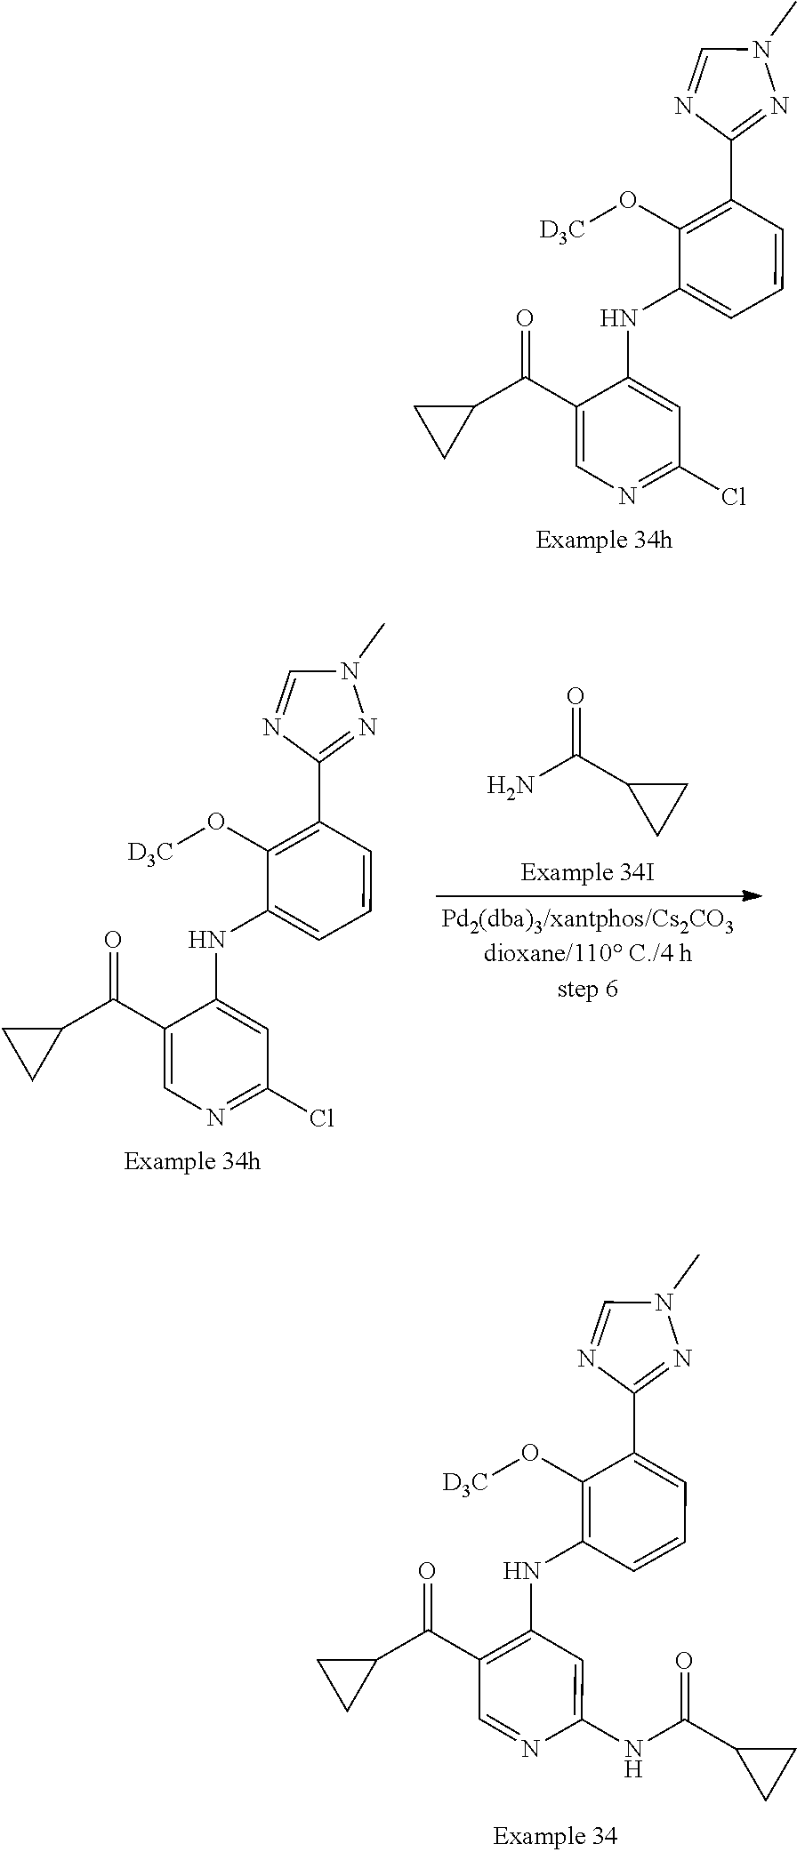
C1(C(C2=CN=C(Cl)C=C2NC2=CC=CC(C3=NN(C)C=N3)=C2O[D3C])=O)CC1.NC(C1CC1)=O.C1(C(C2=CN=C(Cl)C=C2NC2=CC=CC(C3=NN(C)C=N3)=C2O[D3C])=O)CC1.C1(C(C2=C(NC3=C(O[D3C])C(C4=NN(C)C=N4)=CC=C3)C=C(NC(C3CC3)=O)N=C2)=O)CC1
